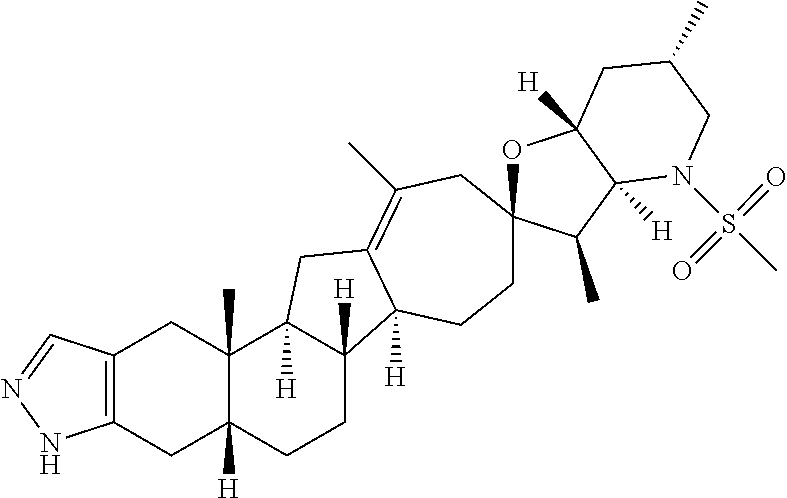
C1CC2([H])C([H])(CC3=C(C)CC4(OC5([H])C([H])(C4C)N(S(C)(=O)=O)CC(C)C5)CCC23[H])C2(C)C1([H])CC1=C(C2)C=NN1
